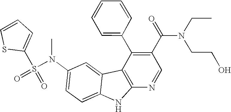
N(C1=CC=C2C(=C1)C1=C(N2)N=CC(C(N(CCO)CC)=O)=C1C1=CC=CC=C1)(S(=O)(C1=CC=CS1)=O)C
